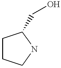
C1CCNC1CO
